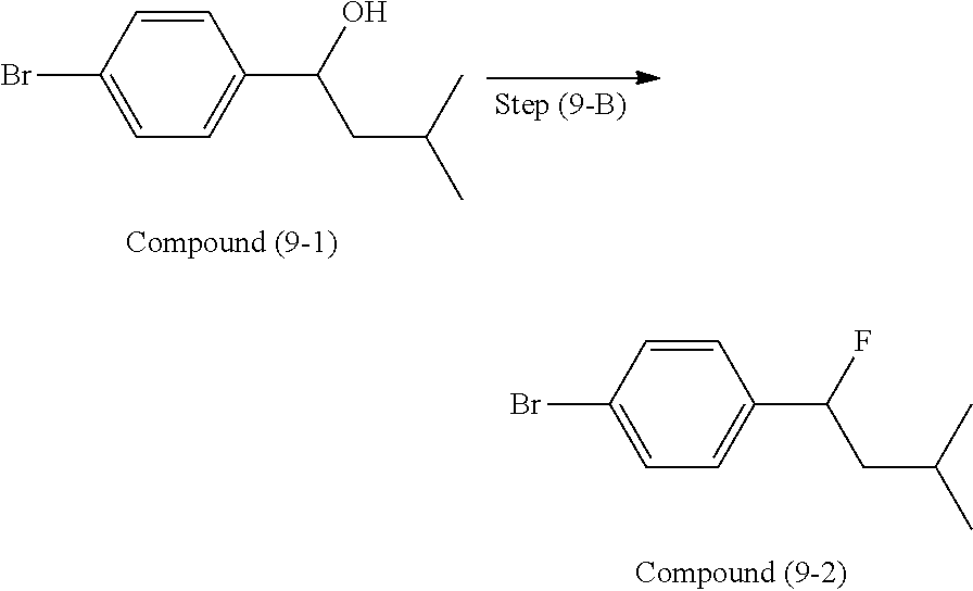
C1=CC(Br)=CC=C1C(F)CC(C)C.C1=CC(Br)=CC=C1C(O)CC(C)C
